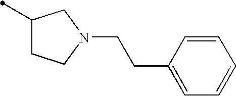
C1(C)CCN(CCC2=CC=CC=C2)C1
